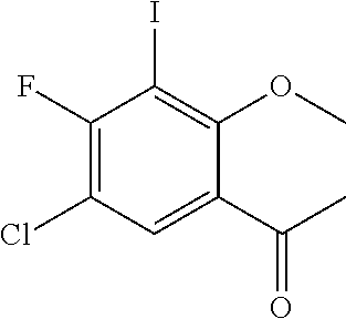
C1(F)=C(Cl)C=C(C(C)=O)C(OC)=C1I
